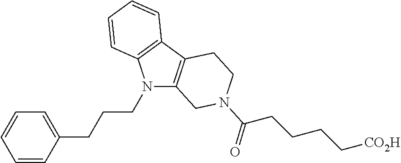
C1=CC(CCCN2C3=C(C4=C2C=CC=C4)CCN(C(CCCC[CO2H])=O)C3)=CC=C1
